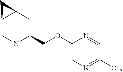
C1(OCC2CC3C(CN2)C3)=CN=C([CF3])C=N1
